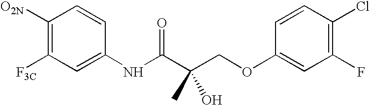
C1([O2N])=C([F3C])C=C(NC(C(COC2=CC(F)=C(Cl)C=C2)(O)C)=O)C=C1
